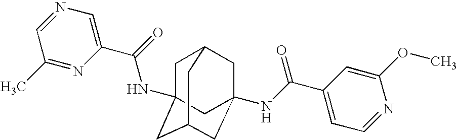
C1C2(NC(C3=CN=CC(C)=N3)=O)CC3CC(NC(C4=CC=NC(OC)=C4)=O)(CC1C3)C2
